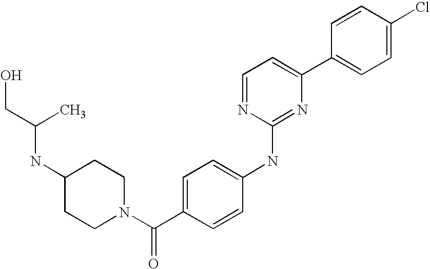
C1=CC(C2=CC=NC(NC3=CC=C(C(N4CCC(NC(CO)C)CC4)=O)C=C3)=N2)=CC=C1Cl
